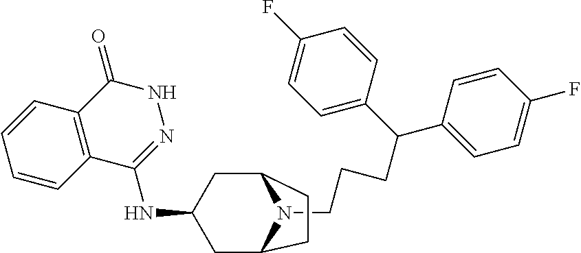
C(N1C2CC(NC3=NNC(=O)C4=C3C=CC=C4)CC1CC2)CCC(C1=CC=C(F)C=C1)C1=CC=C(F)C=C1
